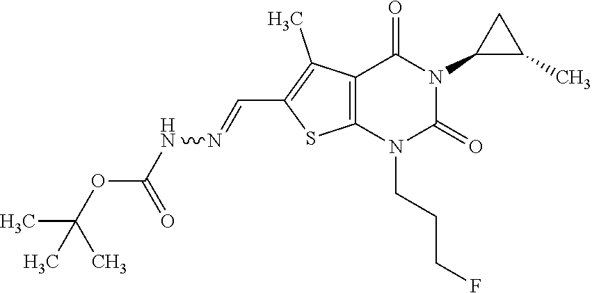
C12=C(N(CCCF)C(=O)N(C3C(C)C3)C1=O)SC(C=NNC(OC(C)(C)C)=O)=C2C
